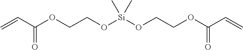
O([Si](C)(OCCOC(C=C)=O)C)CCOC(C=C)=O
